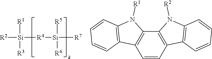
[R2][Si]([R1])([R4][Si]([R5])([R7])[R6])[R3].C1=CC2=C(C3=C1C1=C(N3[R1])C=CC=C1)N([R2])C1=C2C=CC=C1
